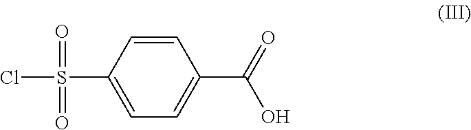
C1=CC(S(Cl)(=O)=O)=CC=C1C(=O)O
